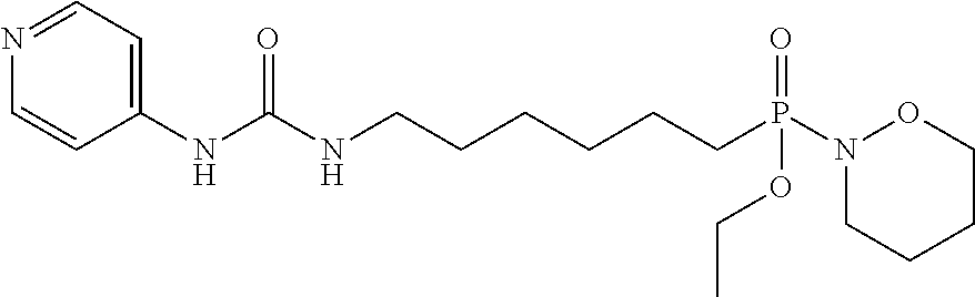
C1(NC(NCCCCCCP(N2OCCCC2)(=O)OCC)=O)=CC=NC=C1
